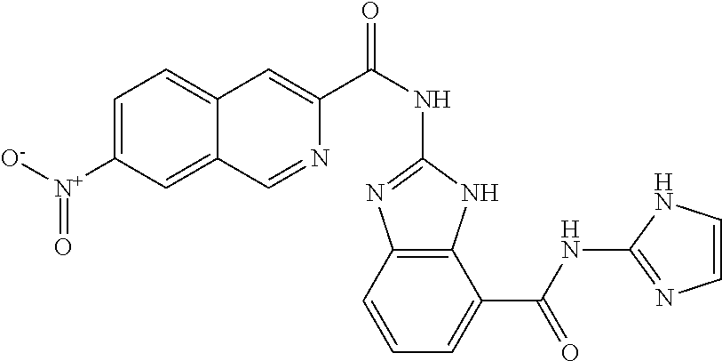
C1=C([N+]([O-])=O)C=C2C(=C1)C=C(C(NC1=NC3=C(N1)C(C(NC1=NC=CN1)=O)=CC=C3)=O)N=C2
